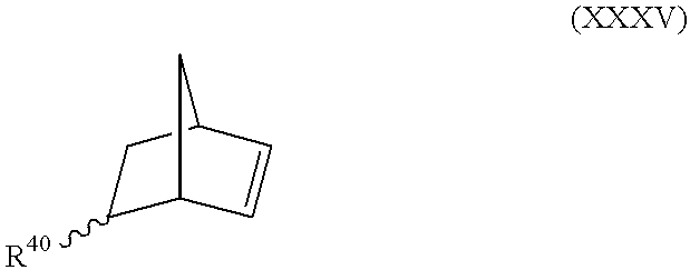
C1C2C=CC(C1[R40])C2
